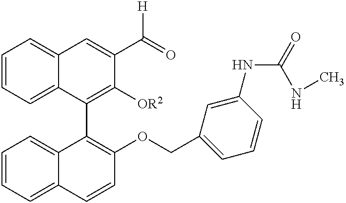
C1=CC=C2C(=C1)C=C(C(=O)[H])C([OR2])=C2C1=C(OCC2=CC=CC(NC(=O)NC)=C2)C=CC2=CC=CC=C12
